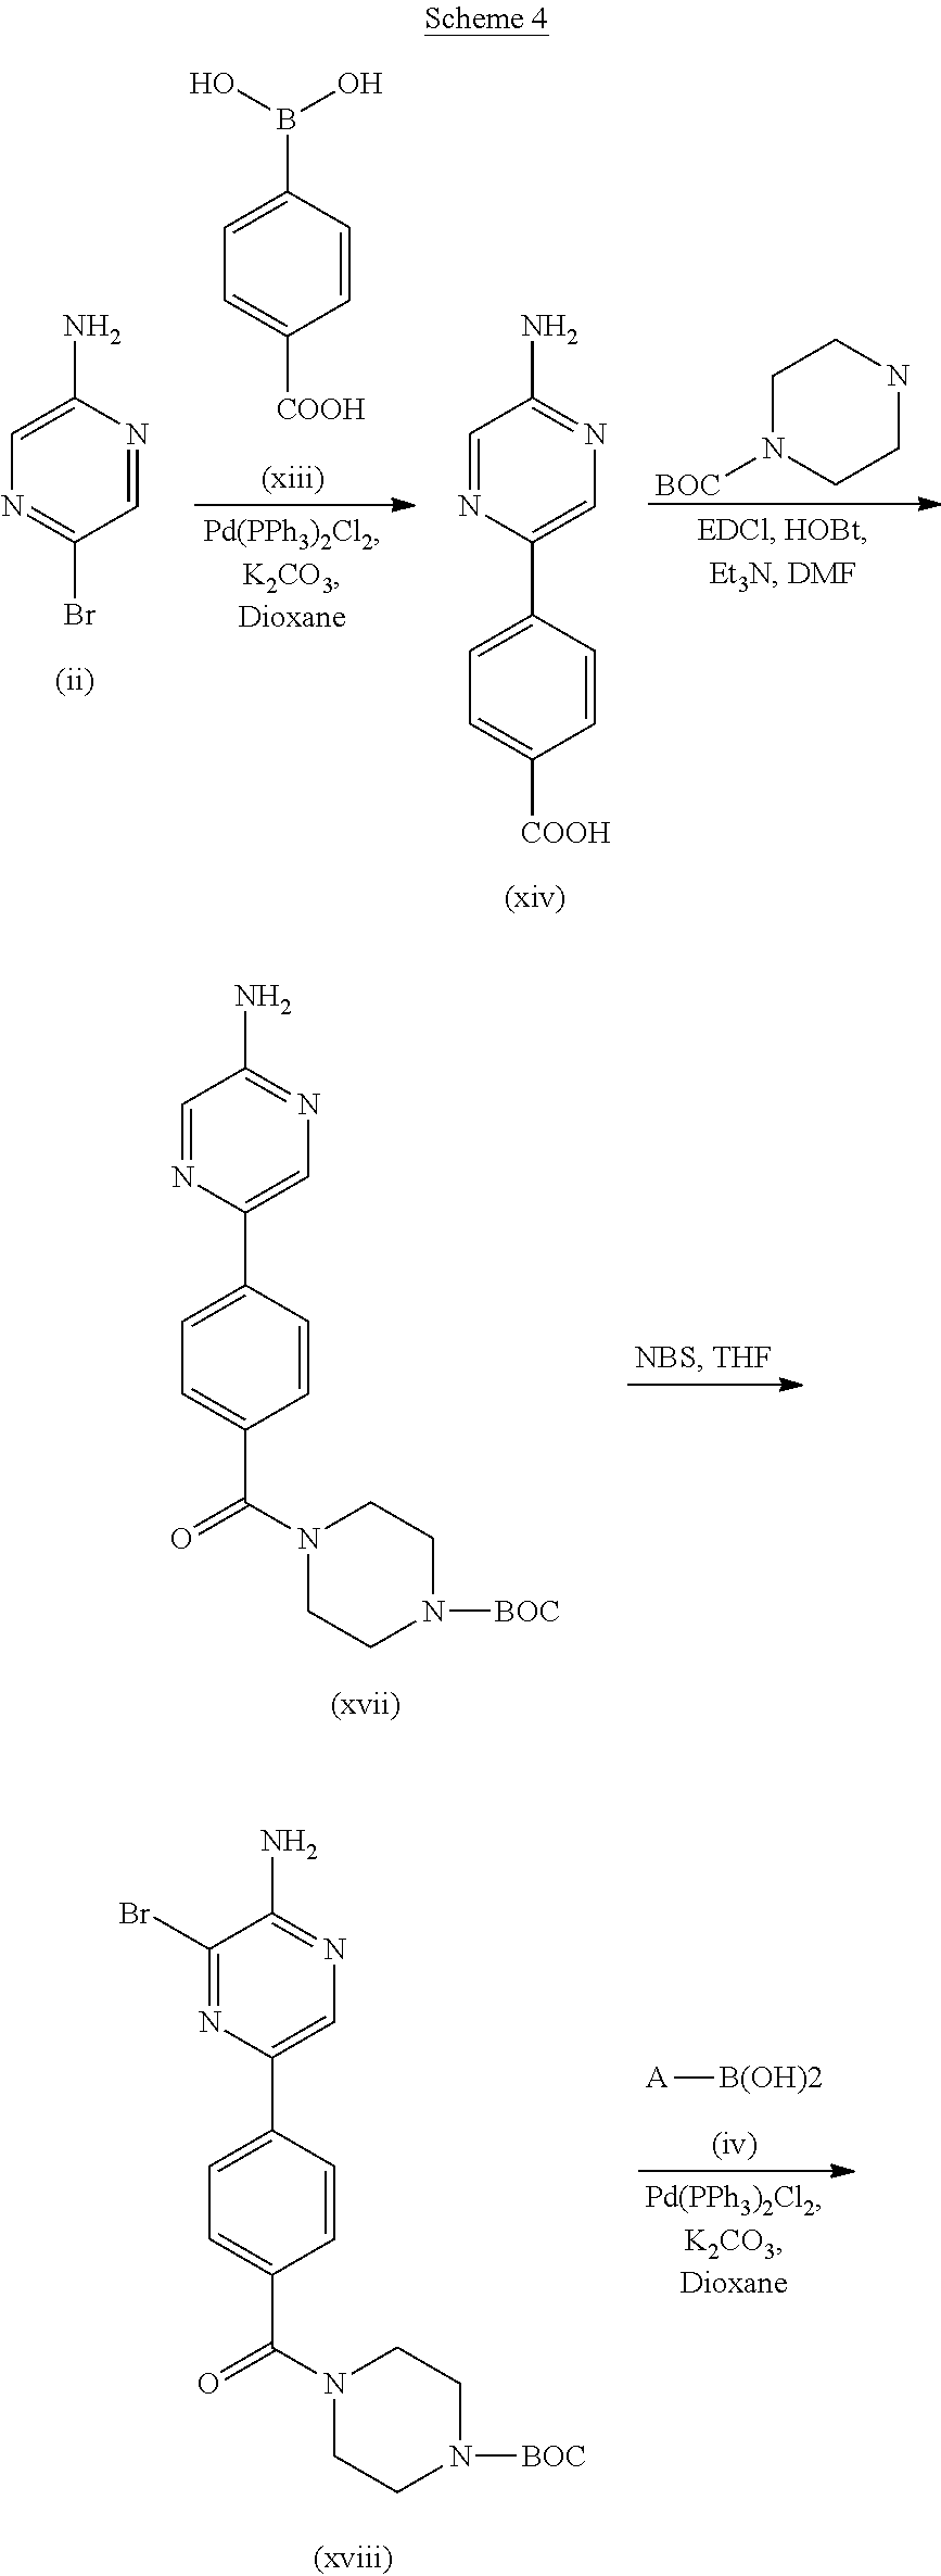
C1=C(N)N=CC(Br)=N1.C1=C(B(O)O)C=CC([COOH])=C1.C1=NC(C2=CC=C([COOH])C=C2)=CN=C1N.C1N([BOC])CCNC1.C1=NC(C2=CC=C(C(N3CCN([BOC])CC3)=O)C=C2)=CN=C1N.[A][B(OH)2].C1(Br)=NC(C2=CC=C(C(N3CCN([BOC])CC3)=O)C=C2)=CN=C1N
